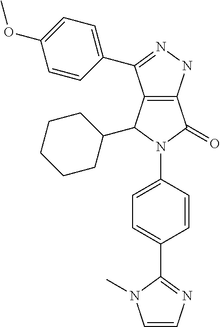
C12=C(NN=C1C1=CC=C(OC)C=C1)C(=O)N(C1=CC=C(C3=NC=CN3C)C=C1)C2C1CCCCC1
